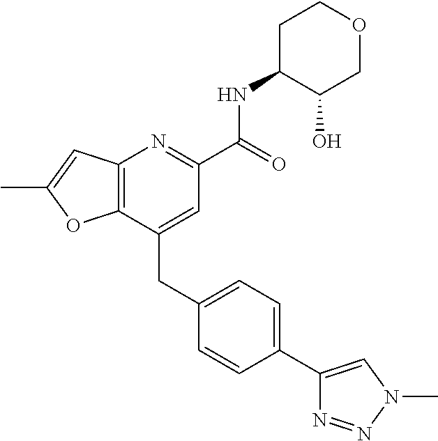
C12=C(C=C(C)O1)N=C(C(NC1C(O)COCC1)=O)C=C2CC1=CC=C(C2=CN(C)N=N2)C=C1
